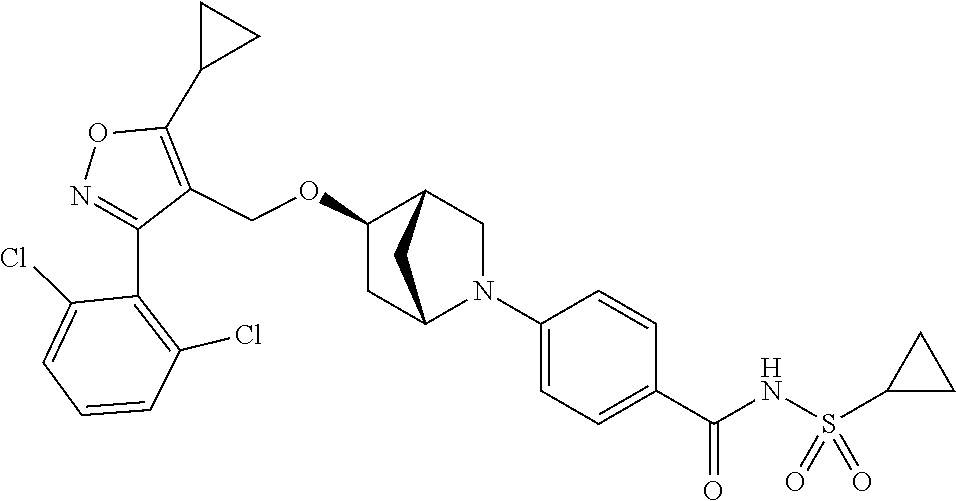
N1=C(C2=C(Cl)C=CC=C2Cl)C(COC2CC3N(C4=CC=C(C(NS(C5CC5)(=O)=O)=O)C=C4)CC2C3)=C(C2CC2)O1
